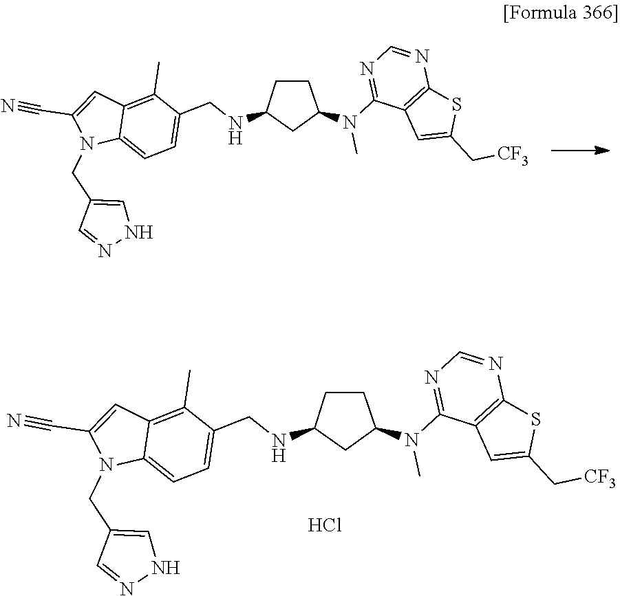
C12=C(C)C(CNC3CC(N(C4=NC=NC5=C4C=C(C[CF3])S5)C)CC3)=CC=C1N(CC1=CNN=C1)C(C#N)=C2.C12=C(C)C(CNC3CC(N(C4=NC=NC5=C4C=C(C[CF3])S5)C)CC3)=CC=C1N(CC1=CNN=C1)C(C#N)=C2.Cl
